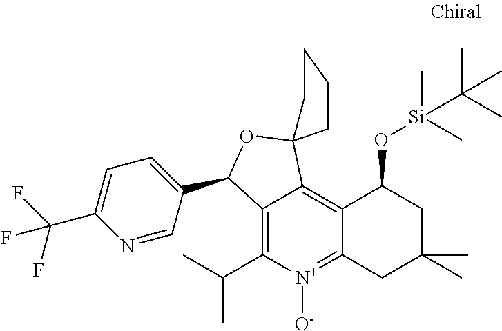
C12=C(C(C)C)[N+]([O-])=C3C(=C1C1(OC2C2=CC=C(C(F)(F)F)N=C2)CCCC1)C(O[Si](C)(C)C(C)(C)C)CC(C)(C)C3
